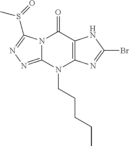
N12C(=NN=C1S(C)=O)N(CCCCC)C1=C(C2=O)NC(Br)=N1
